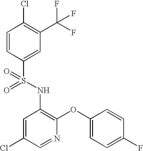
C1=CC(S(NC2=C(OC3=CC=C(F)C=C3)N=CC(Cl)=C2)(=O)=O)=CC(C(F)(F)F)=C1Cl
